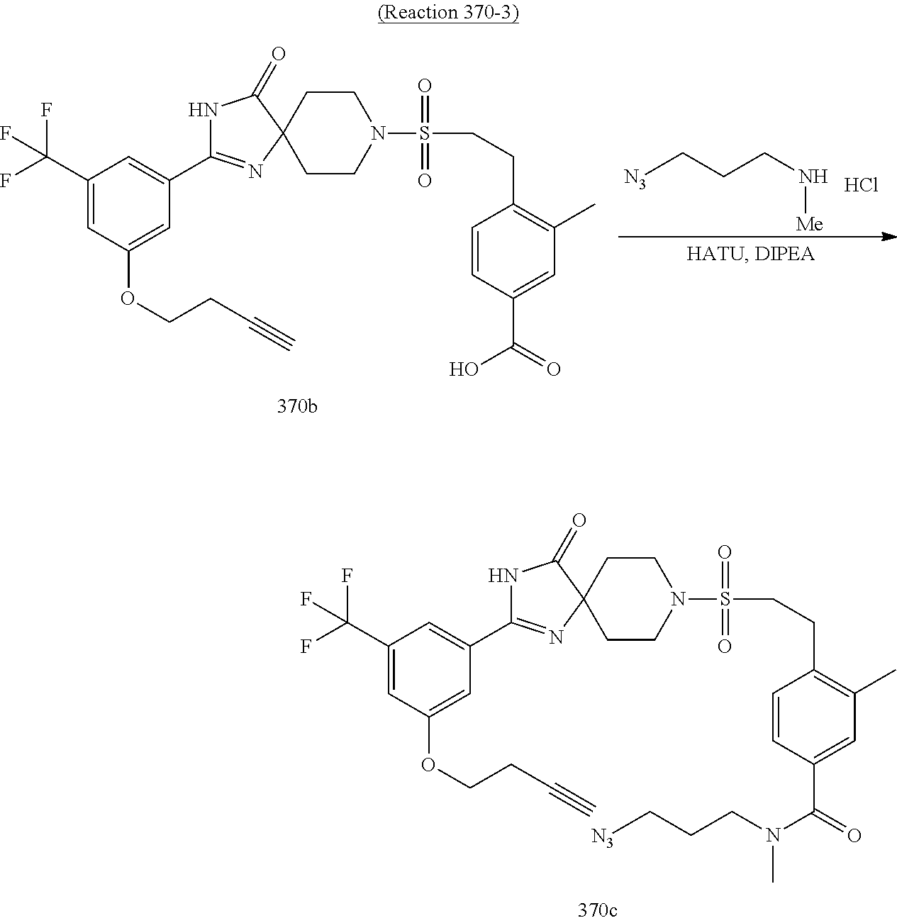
C1(C(F)(F)F)=CC(OCCC#C)=CC(C2=NC3(C(=O)N2)CCN(S(=O)(=O)CCC2=C(C)C=C(C(=O)N(CCC[N3])C)C=C2)CC3)=C1.C1(C(F)(F)F)=CC(OCCC#C)=CC(C2=NC3(C(=O)N2)CCN(S(=O)(=O)CCC2=C(C)C=C(C(=O)O)C=C2)CC3)=C1.[N3]CCCN[Me].Cl
